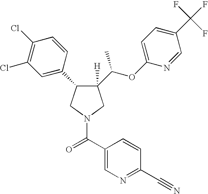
C1([H])(C(OC2=CC=C(C(F)(F)F)C=N2)C)C(C2=CC(Cl)=C(Cl)C=C2)CN(C(C2=CN=C(C#N)C=C2)=O)C1
